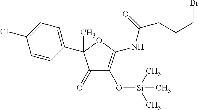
C1=CC(C2(C)C(=O)C(O[Si](C)(C)C)=C(NC(=O)CCCBr)O2)=CC=C1Cl
